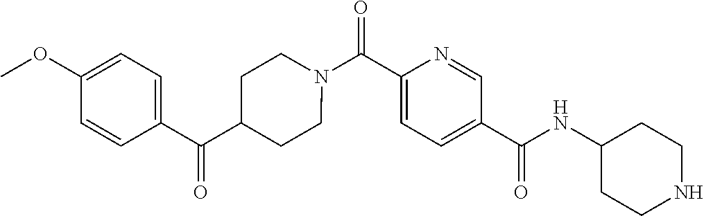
N(C(C1=CC=C(C(=O)N2CCC(C(C3=CC=C(OC)C=C3)=O)CC2)N=C1)=O)C1CCNCC1
